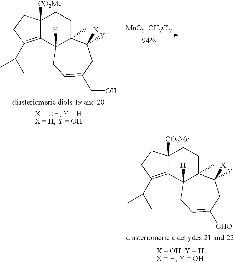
C12([CO2Me])C(=C(C(C)C)CC1)C1([H])C(C)(CC2)C([Y])([X])CC(CO)=CC1.C12([CO2Me])C(=C(C(C)C)CC1)C1([H])C(C)(CC2)C([Y])([X])CC([CHO])=CC1
